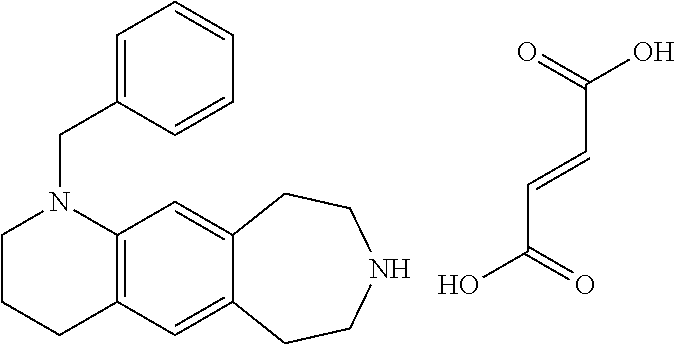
C12=C(C=C3C(=C1)CCNCC3)CCCN2CC1=CC=CC=C1.C(C(=O)O)=CC(O)=O
